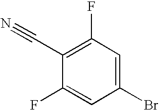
C1(C#N)=C(F)C=C(Br)C=C1F
